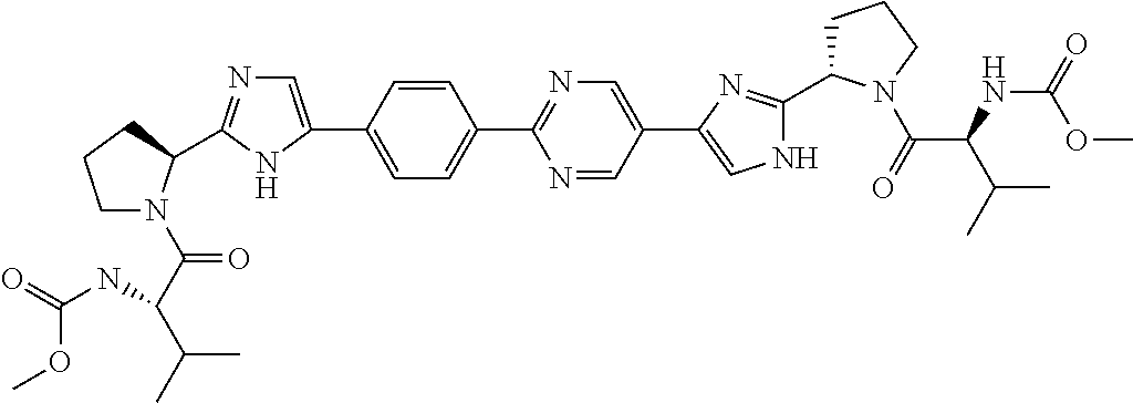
C1=CC(C2=CN=C(C3N(C(C(C(C)C)NC(=O)OC)=O)CCC3)N2)=CC=C1C1=NC=C(C2=CNC(C3CCCN3C(=O)C(NC(=O)OC)C(C)C)=N2)C=N1
